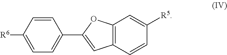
C1=CC([R6])=CC=C1C1=CC2=C(O1)C=C([R5])C=C2
